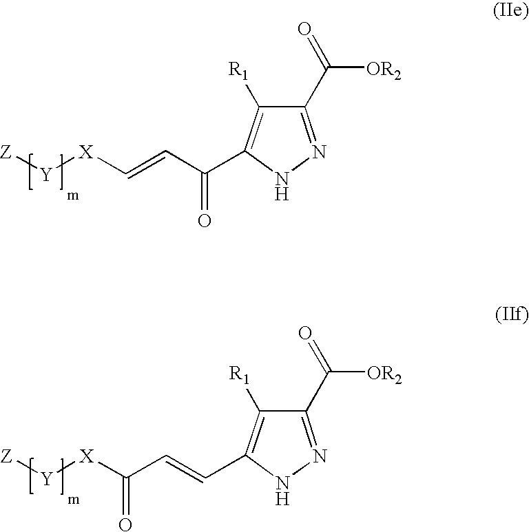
C1(C(=O)[OR2])=NNC(C(C=C[X][Y][Z])=O)=C1[R1].C1(C(=O)[OR2])=NNC(C=CC([X][Y][Z])=O)=C1[R1]
